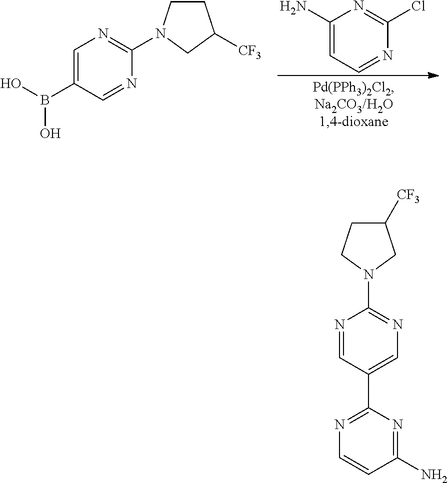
C1(N)=CC=NC(Cl)=N1.C1=C(B(O)O)C=NC(N2CCC([CF3])C2)=N1.C1([CF3])CCN(C2=NC=C(C3=NC=CC(N)=N3)C=N2)C1
